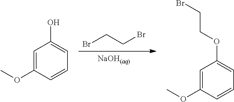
[NaOH(aq)].BrCCBr.C1=C(OC)C=CC=C1O.C1=C(OC)C=CC=C1OCCBr
